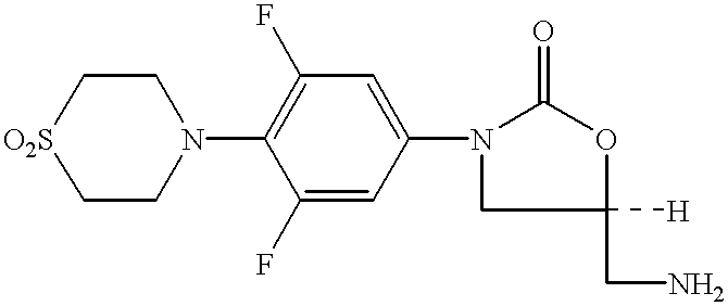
[O2S]1CCN(C2=C(F)C=C(N3CC([H])(CN)OC3=O)C=C2F)CC1
